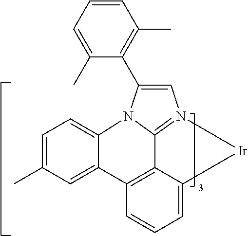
C1=C(C)C=C2C(=C1)N1C3=N(C=C1C1=C(C)C=CC=C1C)[Ir]C1=CC=CC2=C13
